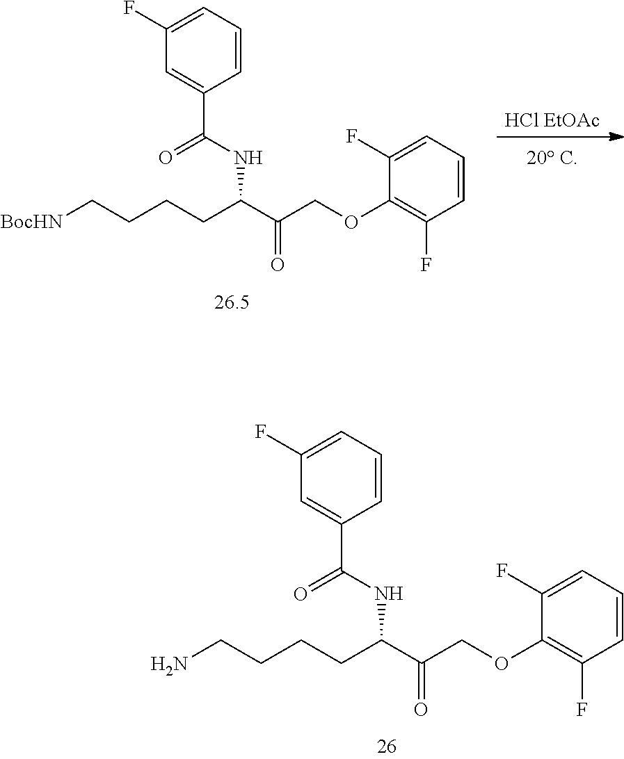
C(NC(C(COC1=C(F)C=CC=C1F)=O)CCCCN)(=O)C1=CC(F)=CC=C1.[HCl EtOAc].C(NC(C(COC1=C(F)C=CC=C1F)=O)CCCC[BocHN])(=O)C1=CC(F)=CC=C1
